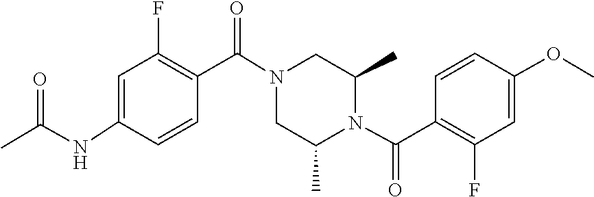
N1(C(C2=C(F)C=C(NC(=O)C)C=C2)=O)CC(C)N(C(C2=C(F)C=C(OC)C=C2)=O)C(C)C1
